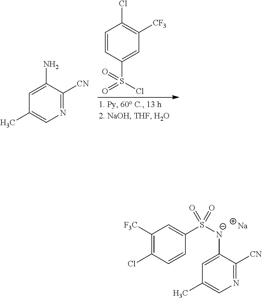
C1=CC(S(Cl)(=O)=O)=CC([CF3])=C1Cl.N1=C([CN])C(N)=CC(C)=C1.N1=C([CN])C([N-]S(C2=CC([F3C])=C(Cl)C=C2)(=O)=O)=CC(C)=C1.[Na]
